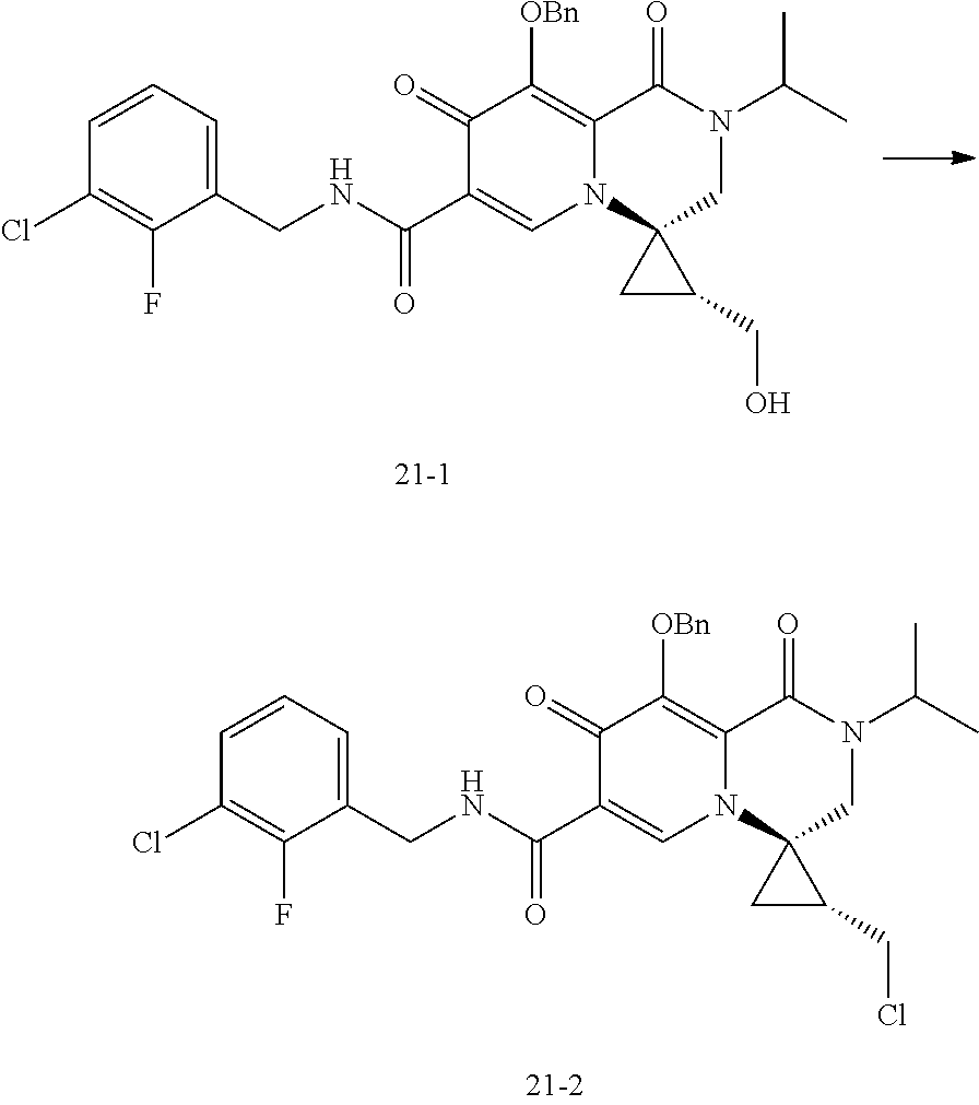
C1(CNC(C2=CN3C(=C([OBn])C2=O)C(=O)N(C(C)C)CC32CC2CO)=O)=CC=CC(Cl)=C1F.C1(CNC(C2=CN3C(=C([OBn])C2=O)C(=O)N(C(C)C)CC32CC2CCl)=O)=CC=CC(Cl)=C1F
